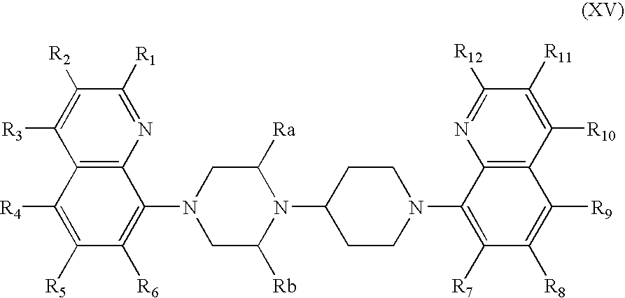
C1([R1])=NC2=C(C([R3])=C1[R2])C([R4])=C([R5])C([R6])=C2N1CC([Rb])N(C2CCN(C3=C([R7])C([R8])=C([R9])C4=C3N=C([R12])C([R11])=C4[R10])CC2)C([Ra])C1
